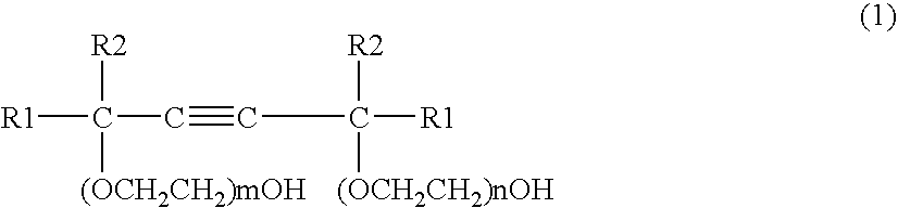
[R2]C([R1])(C#CC([R2])([(OCH2CH2)nOH])[R1])[(OCH2CH2)mOH]
